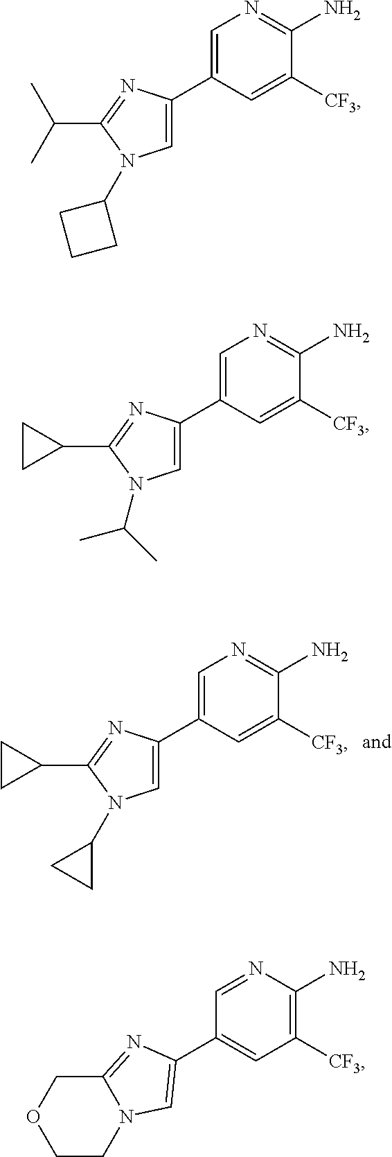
C1(C2=CN(C3CC3)C(C3CC3)=N2)=CN=C(N)C([CF3])=C1.C1(C2=CN(C3CCC3)C(C(C)C)=N2)=CN=C(N)C([CF3])=C1.C1(C2=CN(C(C)C)C(C3CC3)=N2)=CN=C(N)C([CF3])=C1.C1(C2=CN3C(=N2)COCC3)=CC([CF3])=C(N)N=C1
